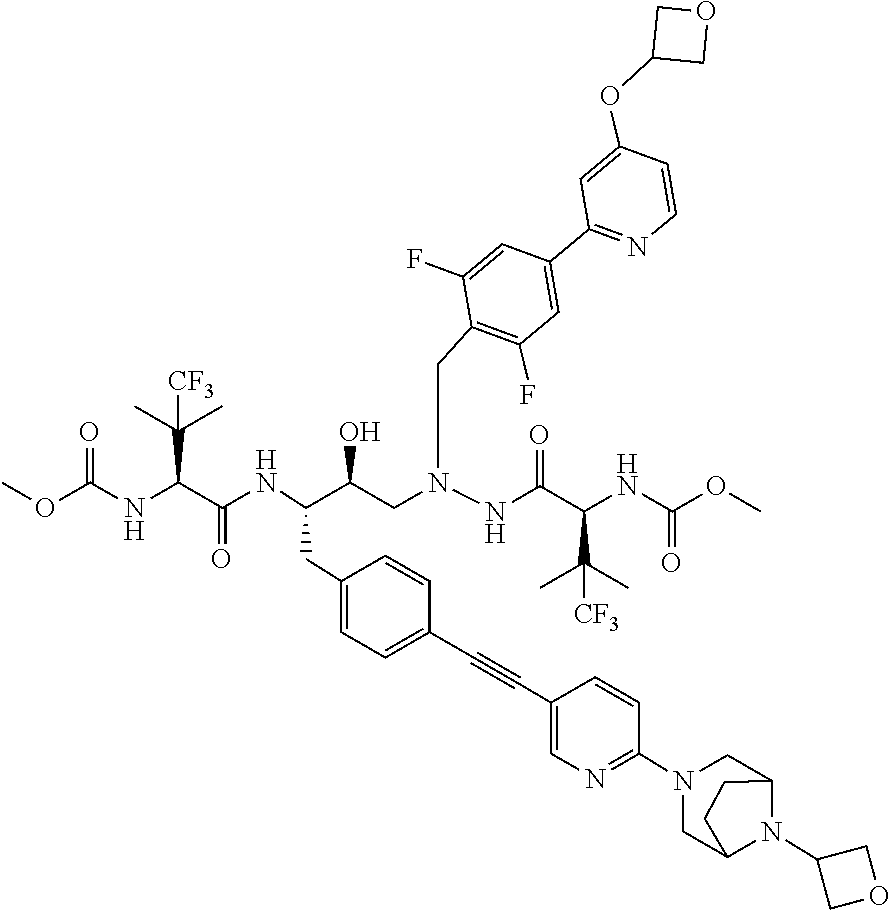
O(C(=O)NC(C(=O)NC(C(CN(CC1=C(F)C=C(C2=NC=CC(OC3COC3)=C2)C=C1F)NC(C(C(C)(C)[CF3])NC(OC)=O)=O)O)CC1=CC=C(C#CC2=CN=C(N3CC4N(C5COC5)C(C3)CC4)C=C2)C=C1)C(C)(C)[CF3])C
